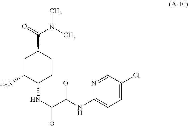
C1C(N)C(NC(=O)C(=O)NC2=CC=C(Cl)C=N2)CCC1C(=O)N(C)C
